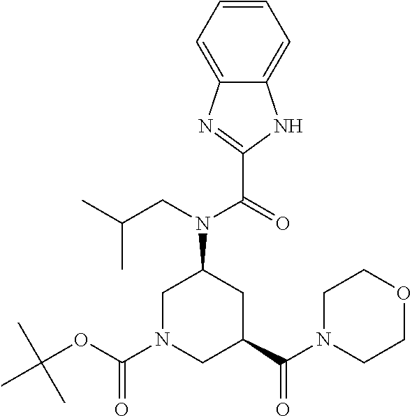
C1=CC=C2C(=C1)NC(C(=O)N(CC(C)C)C1CN(C(OC(C)(C)C)=O)CC(C(N3CCOCC3)=O)C1)=N2
